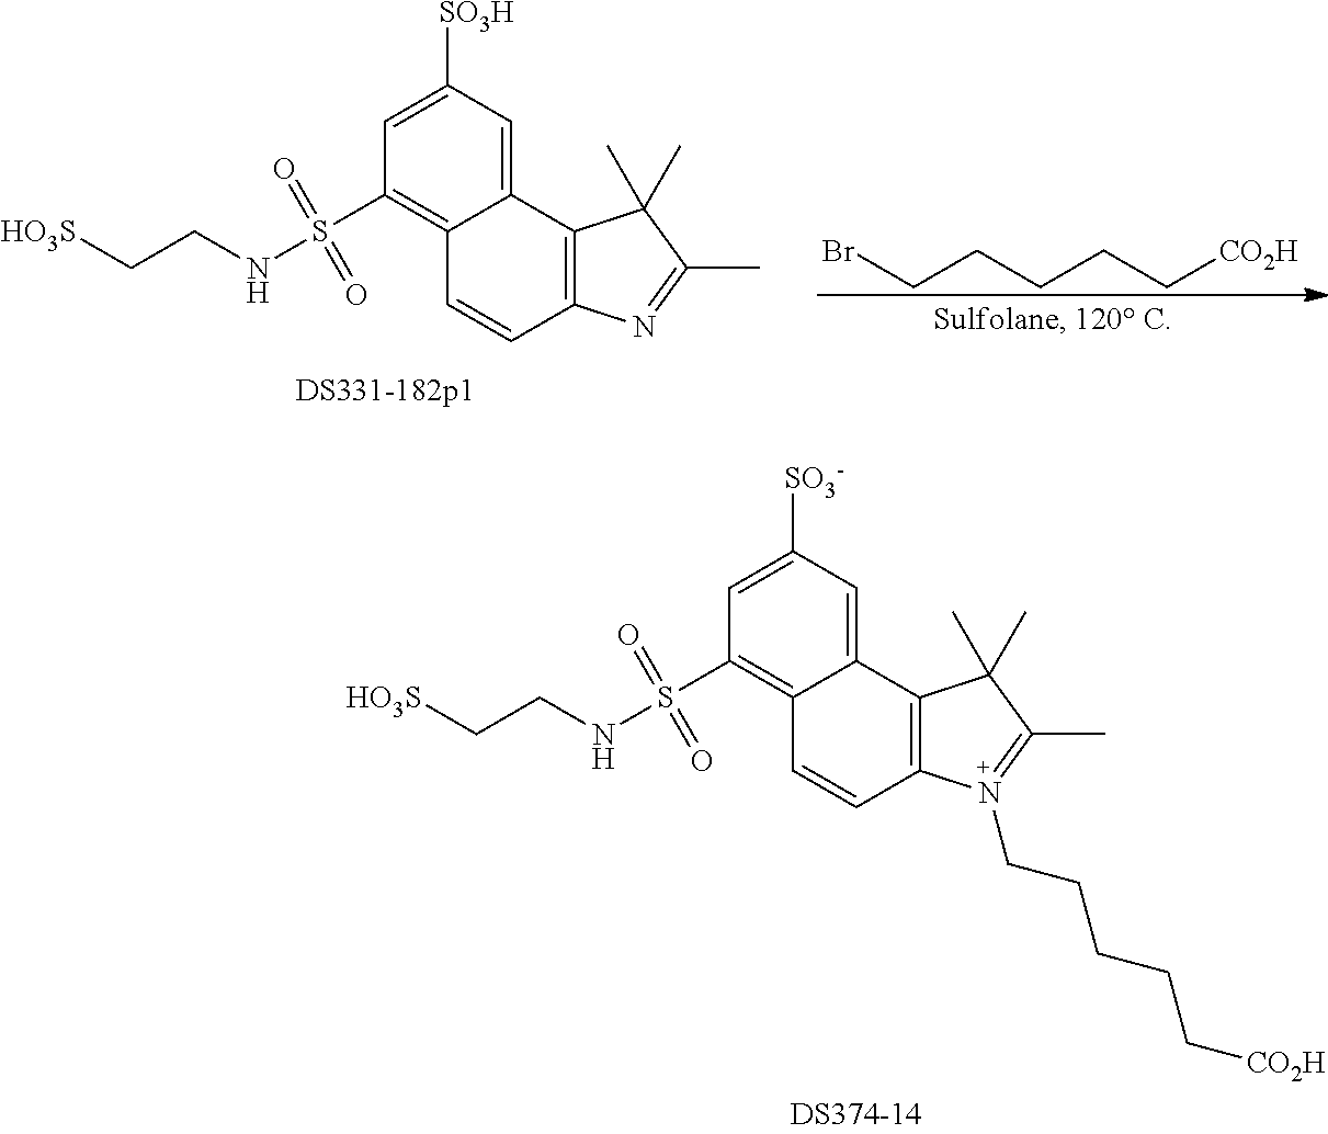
[HO3S]CCNS(=O)(=O)C1=C2C(=CC([SO3H])=C1)C1=C(C=C2)N=C(C)C1(C)C.BrCCCCC[CO2H].[HO3S]CCNS(=O)(=O)C1=C2C(=CC([SO3-])=C1)C1=C(C=C2)N(CCCCC[CO2H])=C(C)C1(C)C
